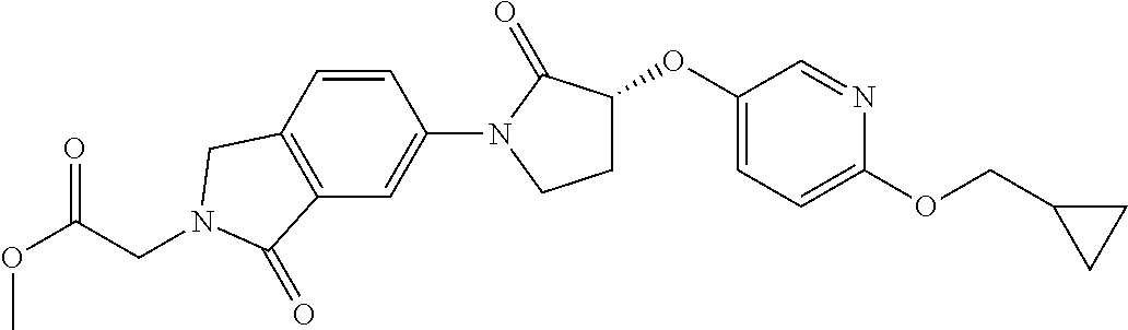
C1(OC2CCN(C3=CC4=C(C=C3)CN(CC(OC)=O)C4=O)C2=O)=CC=C(OCC2CC2)N=C1
